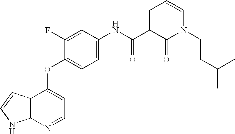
N(C1=CC=C(OC2=CC=NC3=C2C=CN3)C(F)=C1)C(C1=CC=CN(CCC(C)C)C1=O)=O
